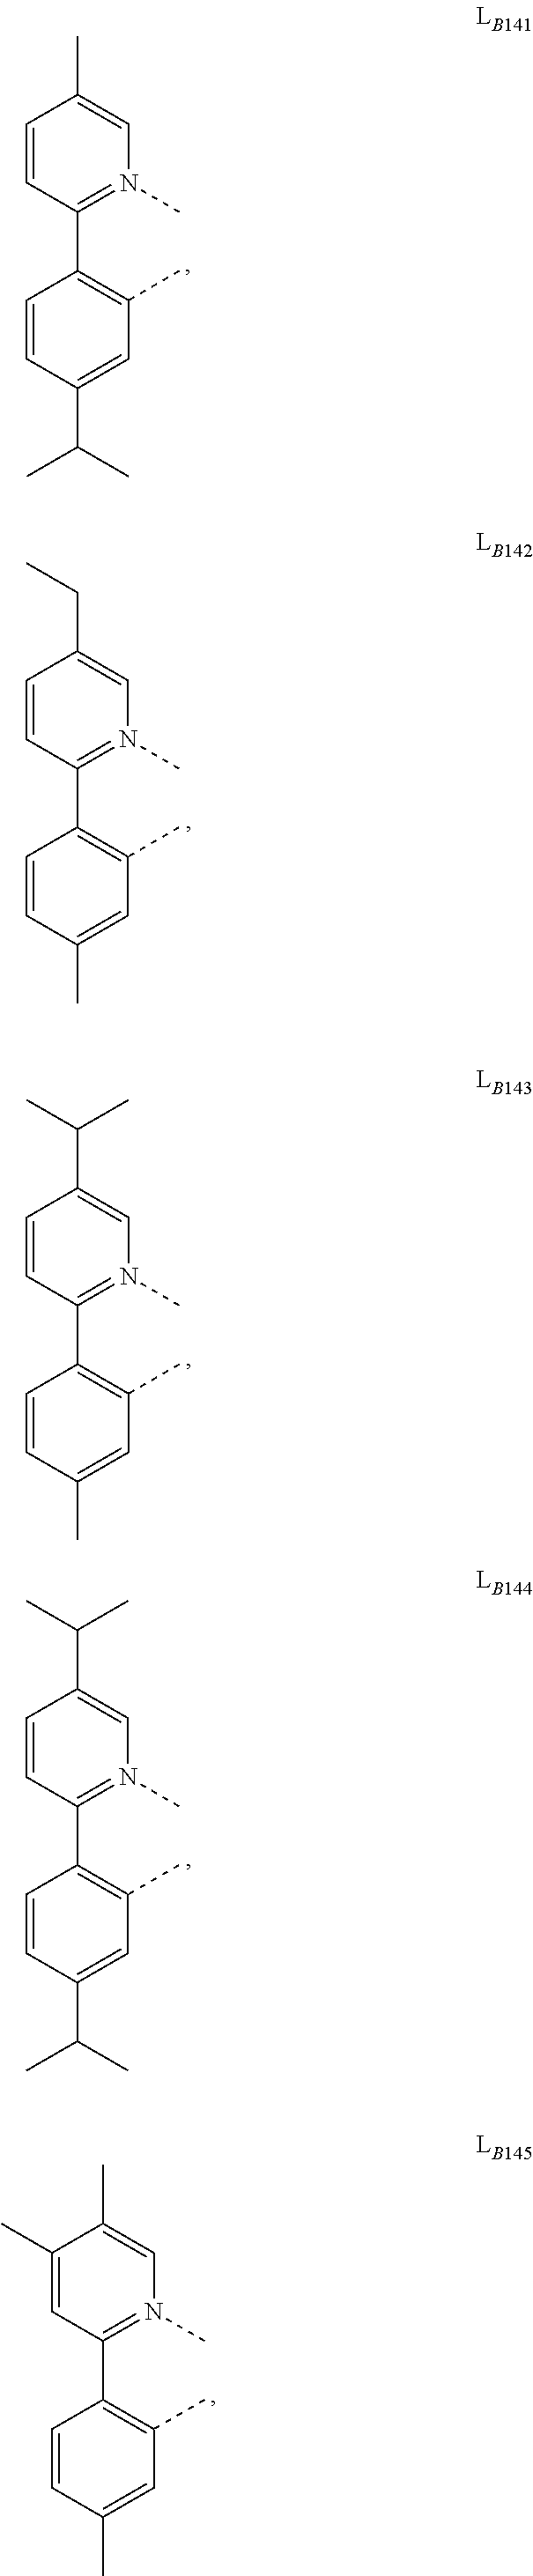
C1=CC(C2=C(C)C=C(C)C=C2)=N(C)C=C1CC.C1=CC(C2=C(C)C=C(C)C=C2)=N(C)C=C1C(C)C.C1=CC(C2=C(C)C=C(C(C)C)C=C2)=N(C)C=C1C(C)C.C1(C)=CC(C2=C(C)C=C(C)C=C2)=N(C)C=C1C.C1=CC(C2=C(C)C=C(C(C)C)C=C2)=N(C)C=C1C
